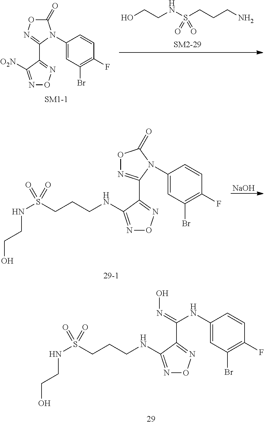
C(NC1=NON=C1C(=NO)NC1=CC(Br)=C(F)C=C1)CCS(NCCO)(=O)=O.C1(N2C(C3=NON=C3[O2N])=NOC2=O)=CC(Br)=C(F)C=C1.N(S(CCCN)(=O)=O)CCO.N(S(CCCNC1=NON=C1C1=NOC(=O)N1C1=CC(Br)=C(F)C=C1)(=O)=O)CCO.[NaOH]
